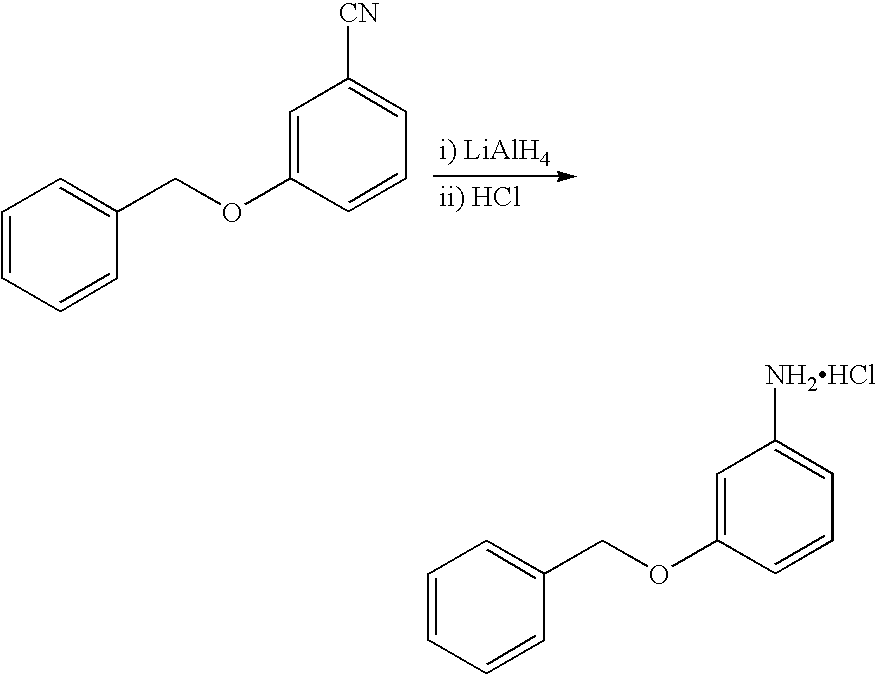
C1=CC=CC(COC2=CC([CN])=CC=C2)=C1.C1=CC=CC(COC2=CC([NH2HCl])=CC=C2)=C1
